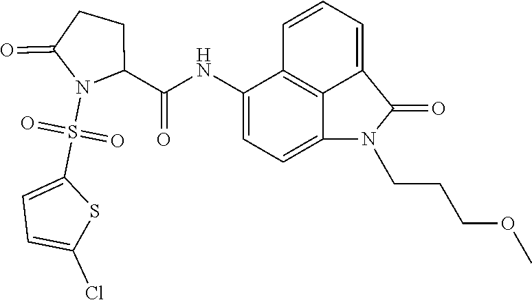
C1(NC(C2N(S(C3=CC=C(Cl)S3)(=O)=O)C(=O)CC2)=O)=CC=C2C3=C1C=CC=C3C(=O)N2CCCOC
